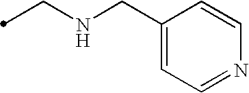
C(NCC1=CC=NC=C1)C
